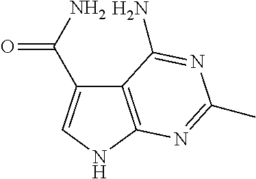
C12=C(NC=C1C(=O)N)N=C(C)N=C2N
